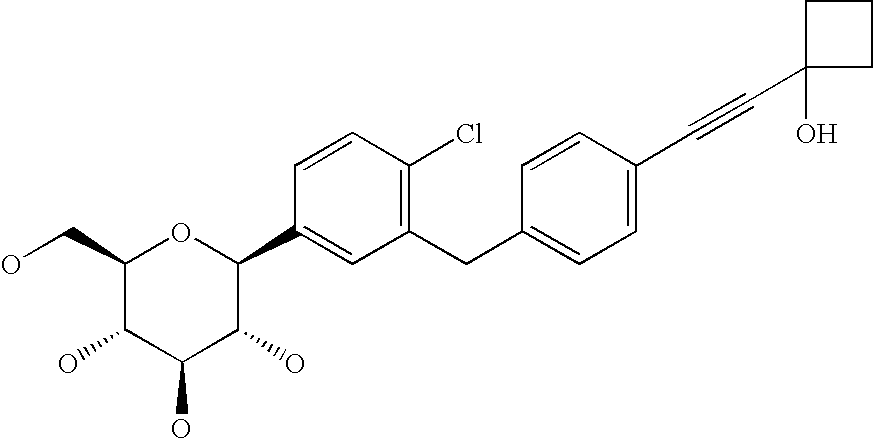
OCC1C(O)C(O)C(O)C(C2=CC(CC3=CC=C(C#CC4(O)CCC4)C=C3)=C(Cl)C=C2)O1
